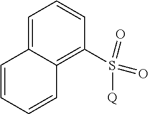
C1=C2C(=C(S(=O)(=O)[Q])C=C1)C=CC=C2
